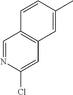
C1=NC(Cl)=CC2=C1C=CC(C)=C2
